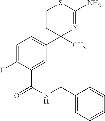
C1CC(C)(C2=CC=C(F)C(C(=O)NCC3=CC=CC=C3)=C2)N=C(N)S1
